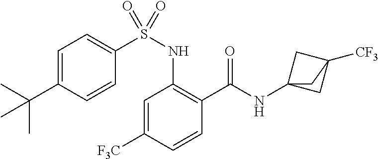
C1=C([F3C])C=CC(C(=O)NC23CC([CF3])(C2)C3)=C1NS(C1=CC=C(C(C)(C)C)C=C1)(=O)=O
